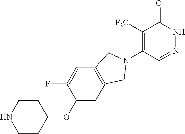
C1([F3C])=C(N2CC3=C(C=C(F)C(OC4CCNCC4)=C3)C2)C=NNC1=O
